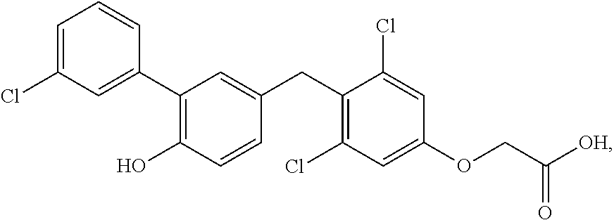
C1=C(Cl)C=C(C2=C(O)C=CC(CC3=C(Cl)C=C(OCC([OH])=O)C=C3Cl)=C2)C=C1
